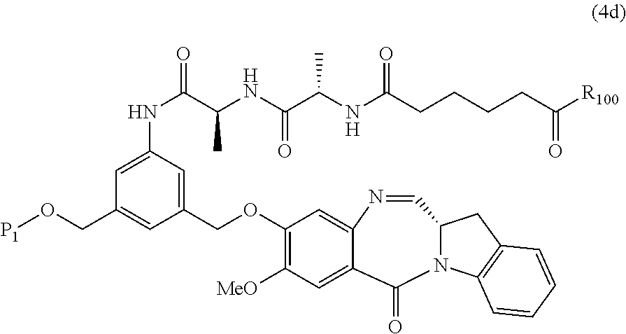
C1=C(NC(=O)C(NC(C(NC(CCCCC([R100])=O)=O)C)=O)C)C=C(COC2=C([MeO])C=C3C(=C2)N=CC2N(C4=C(C2)C=CC=C4)C3=O)C=C1CO[P1]
